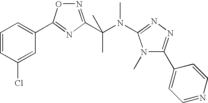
C1=CC(Cl)=CC(C2=NC(C(N(C)C3=NN=C(C4=CC=NC=C4)N3C)(C)C)=NO2)=C1
